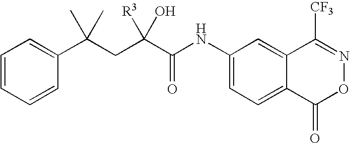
C1=CC=CC(C(CC(C(NC2=CC=C3C(=C2)C([CF3])=NOC3=O)=O)([R3])O)(C)C)=C1
